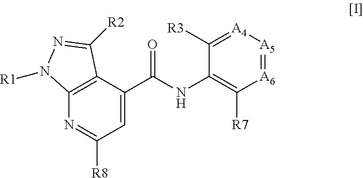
[A6]1=[A5][A4]=C([R3])C(NC(=O)C2=CC([R8])=NC3=C2C([R2])=NN3[R1])=C1[R7]
